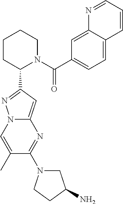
C1CC(C2=NN3C(=C2)N=C(N2CC(N)CC2)C(C)=C3)N(C(C2=CC=C3C(=C2)N=CC=C3)=O)CC1
